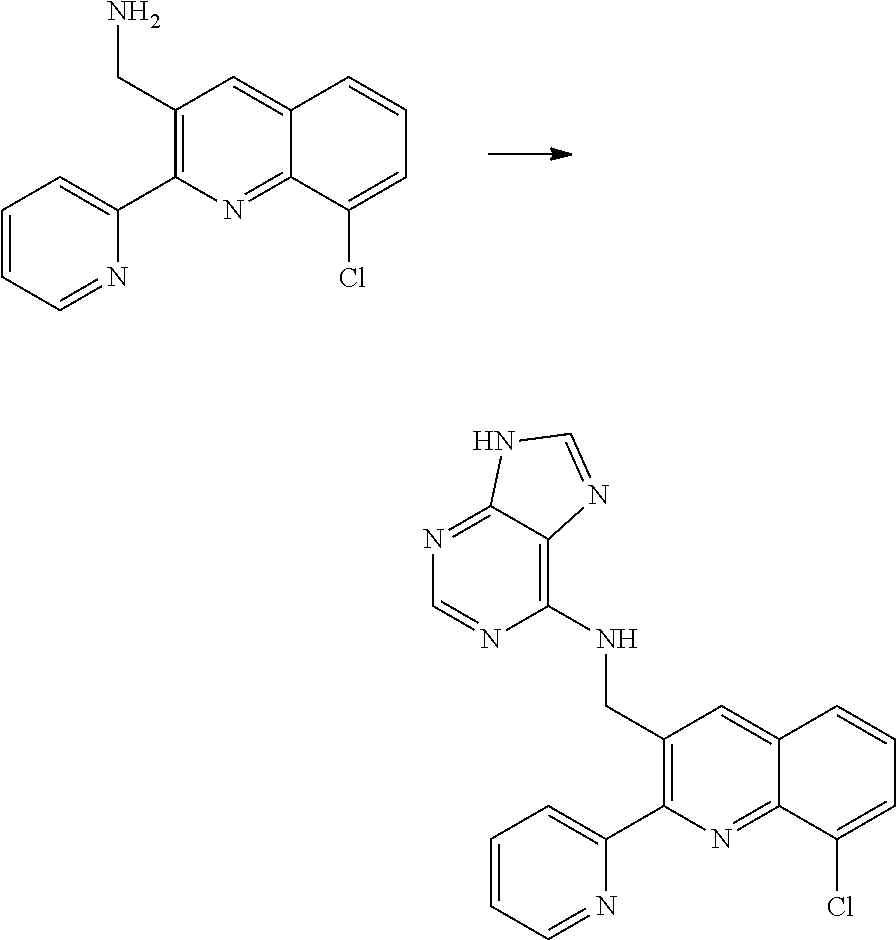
C1(C2=C(CN)C=C3C(=N2)C(Cl)=CC=C3)=CC=CC=N1.C1(C2=C(CNC3=C4C(=NC=N3)NC=N4)C=C3C(=N2)C(Cl)=CC=C3)=CC=CC=N1
